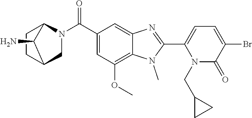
C1(C2=NC3=CC(C(N4CC5CCC4C5N)=O)=CC(OC)=C3N2C)=CC=C(Br)C(=O)N1CC1CC1
